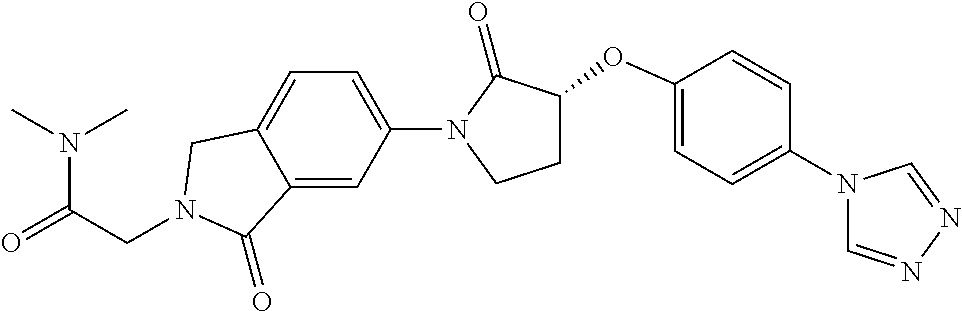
N(C(=O)CN1CC2=CC=C(N3C(=O)C(OC4=CC=C(N5C=NN=C5)C=C4)CC3)C=C2C1=O)(C)C
